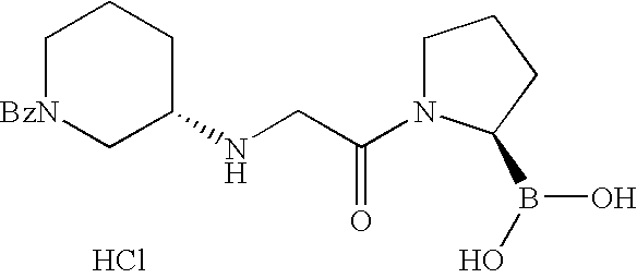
Cl.C1[BzN]CC(NCC(N2CCCC2B(O)O)=O)CC1
